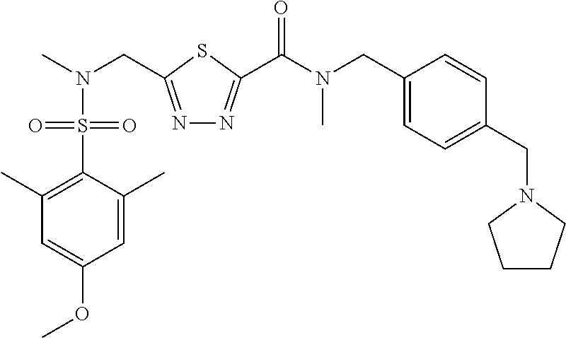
C1(C)=C(S(N(C)CC2=NN=C(C(N(CC3=CC=C(CN4CCCC4)C=C3)C)=O)S2)(=O)=O)C(C)=CC(OC)=C1
